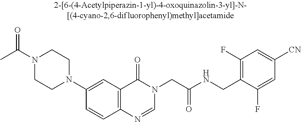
N1(C(C)=O)CCN(C2=CC3=C(C=C2)N=CN(CC(NCC2=C(F)C=C([CN])C=C2F)=O)C3=O)CC1
